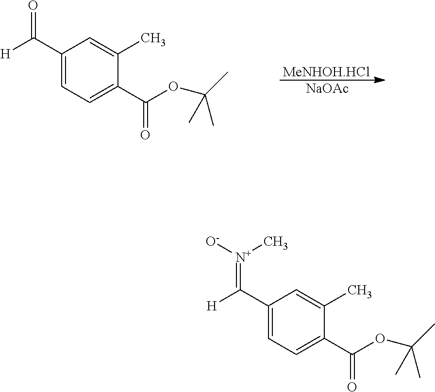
C1=C(C(OC(C)(C)C)=O)C(C)=CC(C([H])=O)=C1.[MeNHOH.HCl].[NaOAc].C1=C(C(OC(C)(C)C)=O)C(C)=CC(C([H])=[N+]([O-])C)=C1
